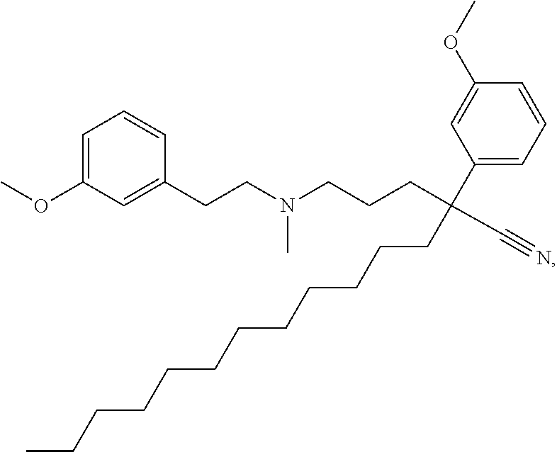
COC1=CC=CC(CCN(CCCC(C#N)(C2=CC=CC(OC)=C2)CCCCCCCCCCCC)C)=C1
